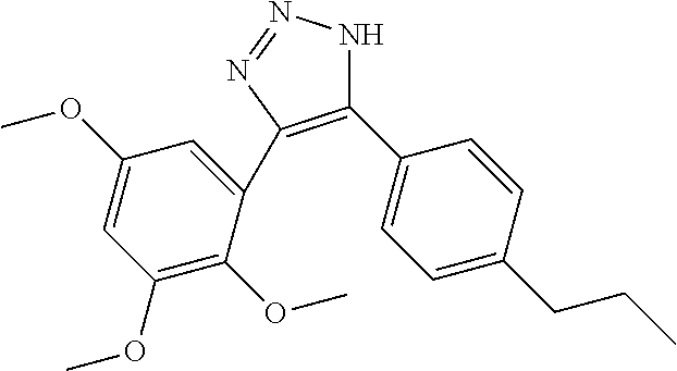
C1(C2=CC=C(CCC)C=C2)=C(C2=CC(OC)=CC(OC)=C2OC)N=NN1
